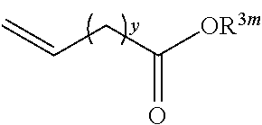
C(CC([OR3m])=O)=C
